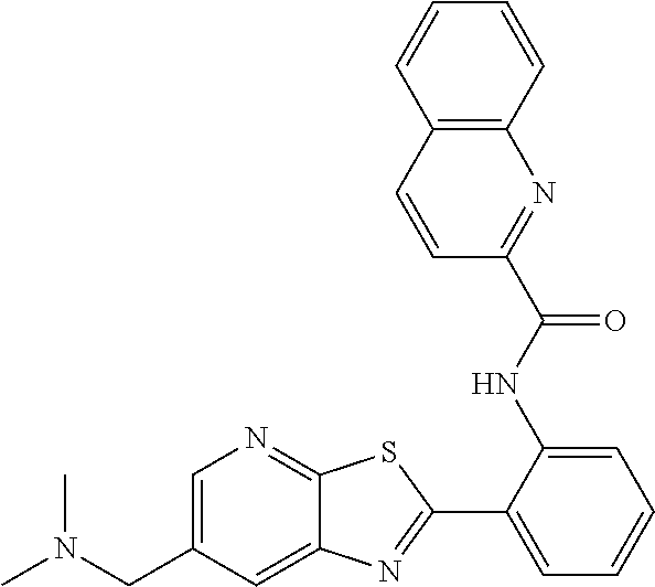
CN(CC1=CN=C2C(=C1)N=C(C1=CC=CC=C1NC(C1=NC3=C(C=C1)C=CC=C3)=O)S2)C
